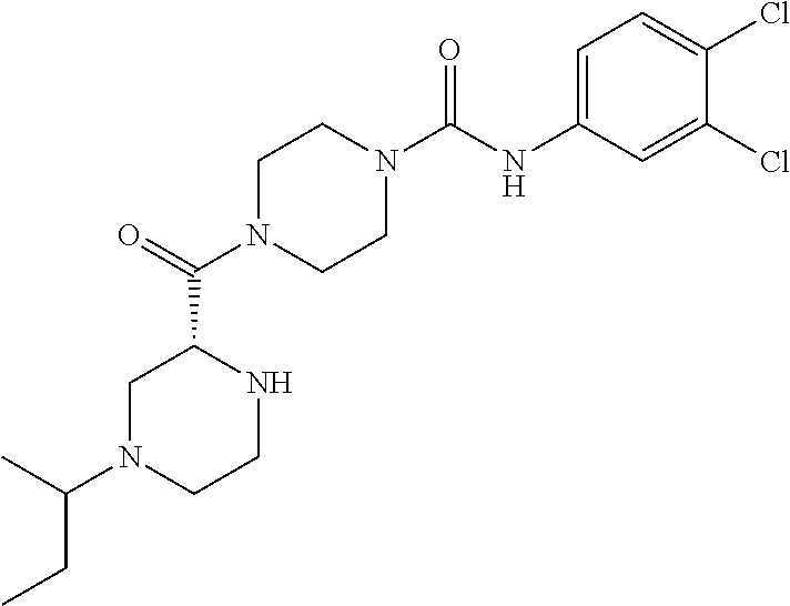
C1N(C(C2CN(C(C)CC)CCN2)=O)CCN(C(NC2=CC=C(Cl)C(Cl)=C2)=O)C1
